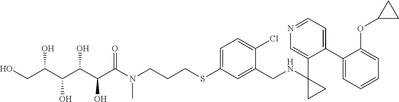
S(C1=CC=C(Cl)C(CNC2(C3=CN=CC=C3C3=CC=CC=C3OC3CC3)CC2)=C1)CCCN(C(C(C(C(C(CO)O)O)O)O)=O)C
